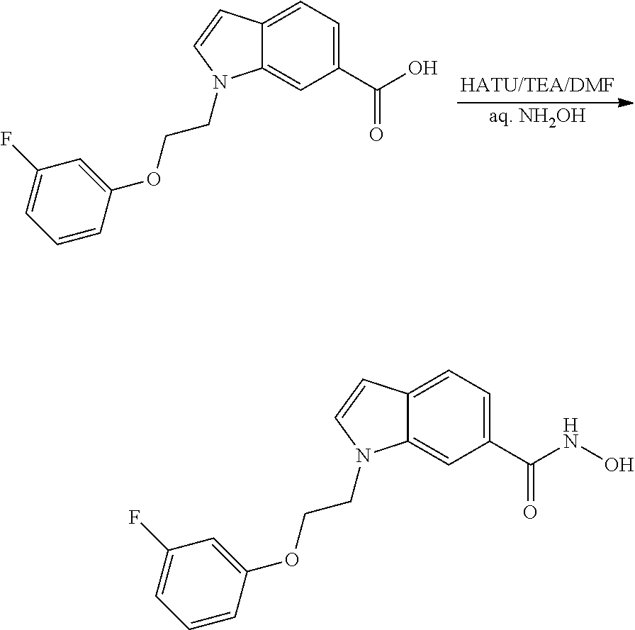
[aq. NH2OH].C12=CC=C(C(O)=O)C=C1N(CCOC1=CC(F)=CC=C1)C=C2.C12=CC=C(C(NO)=O)C=C1N(CCOC1=CC(F)=CC=C1)C=C2
